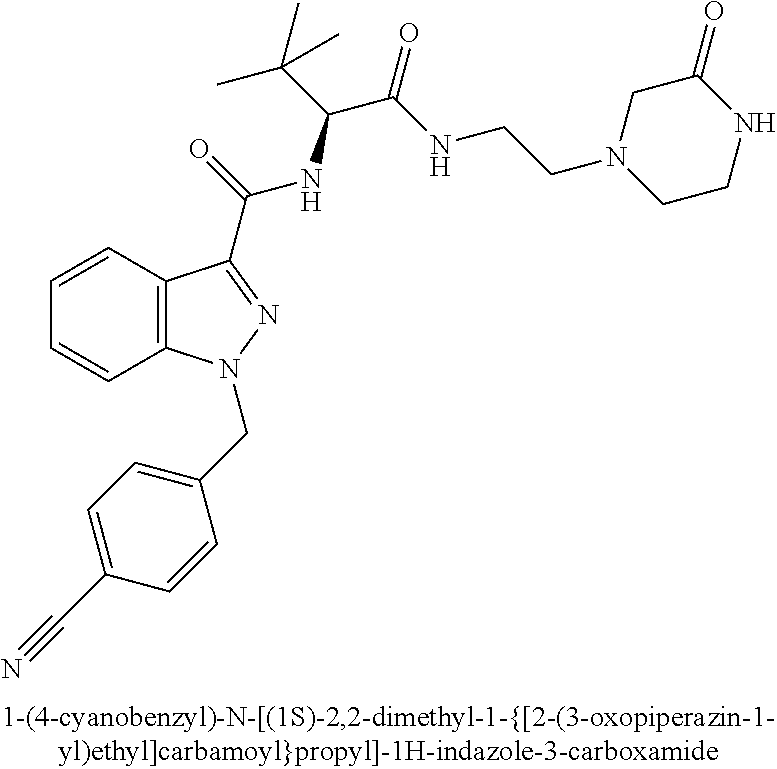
C1=CC2=C(C=C1)N(CC1=CC=C(C#N)C=C1)N=C2C(=O)NC(C(C)(C)C)C(=O)NCCN1CCNC(=O)C1
